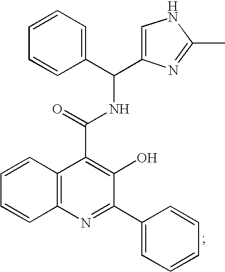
C12=C(N=C(C3=CC=CC=C3)C(O)=C1C(NC(C1=CC=CC=C1)C1=CNC(C)=N1)=O)C=CC=C2
